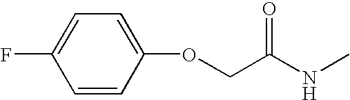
C1=C(F)C=CC(OCC(NC)=O)=C1
